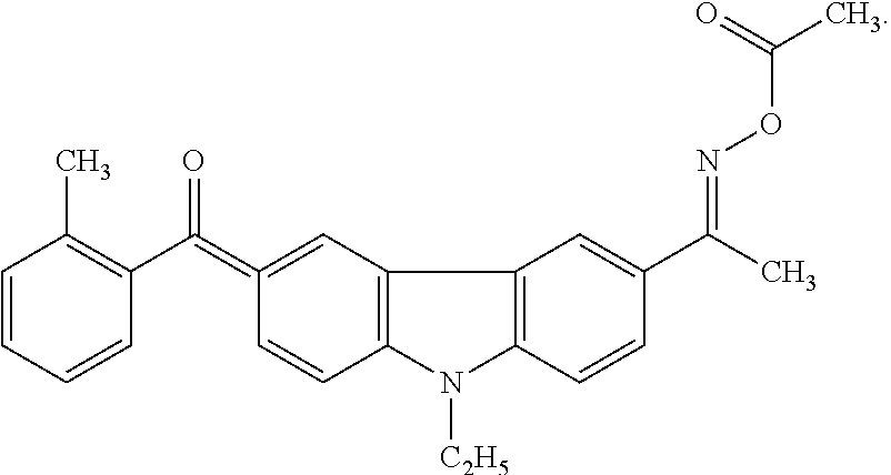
C1=CC=CC(C(=C2=CC3=C(C=C2)N([C2H5])C2=C3C=C(C(=NOC(C)=O)C)C=C2)=O)=C1C
